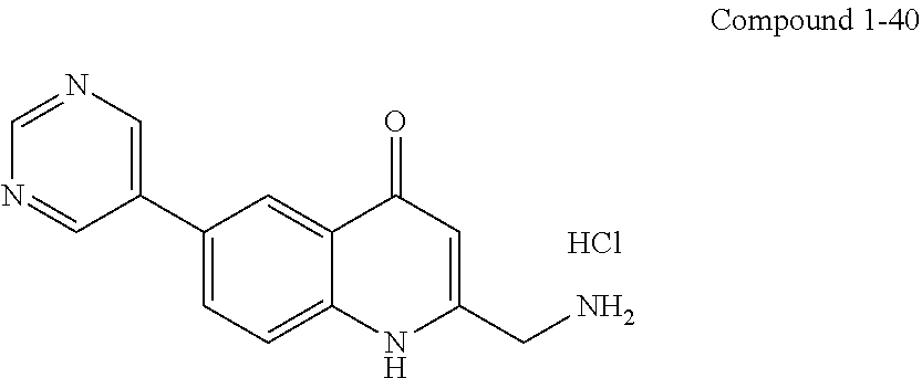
C1=C2C(=CC(C3=CN=CN=C3)=C1)C(=O)C=C(CN)N2.Cl
